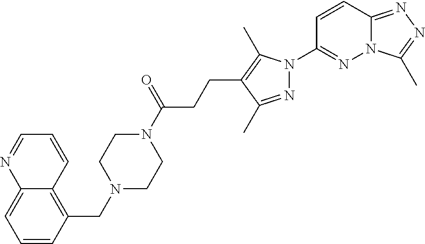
N12C(=NN=C1C)C=CC(N1N=C(C)C(CCC(N3CCN(CC4=C5C(=CC=C4)N=CC=C5)CC3)=O)=C1C)=N2
